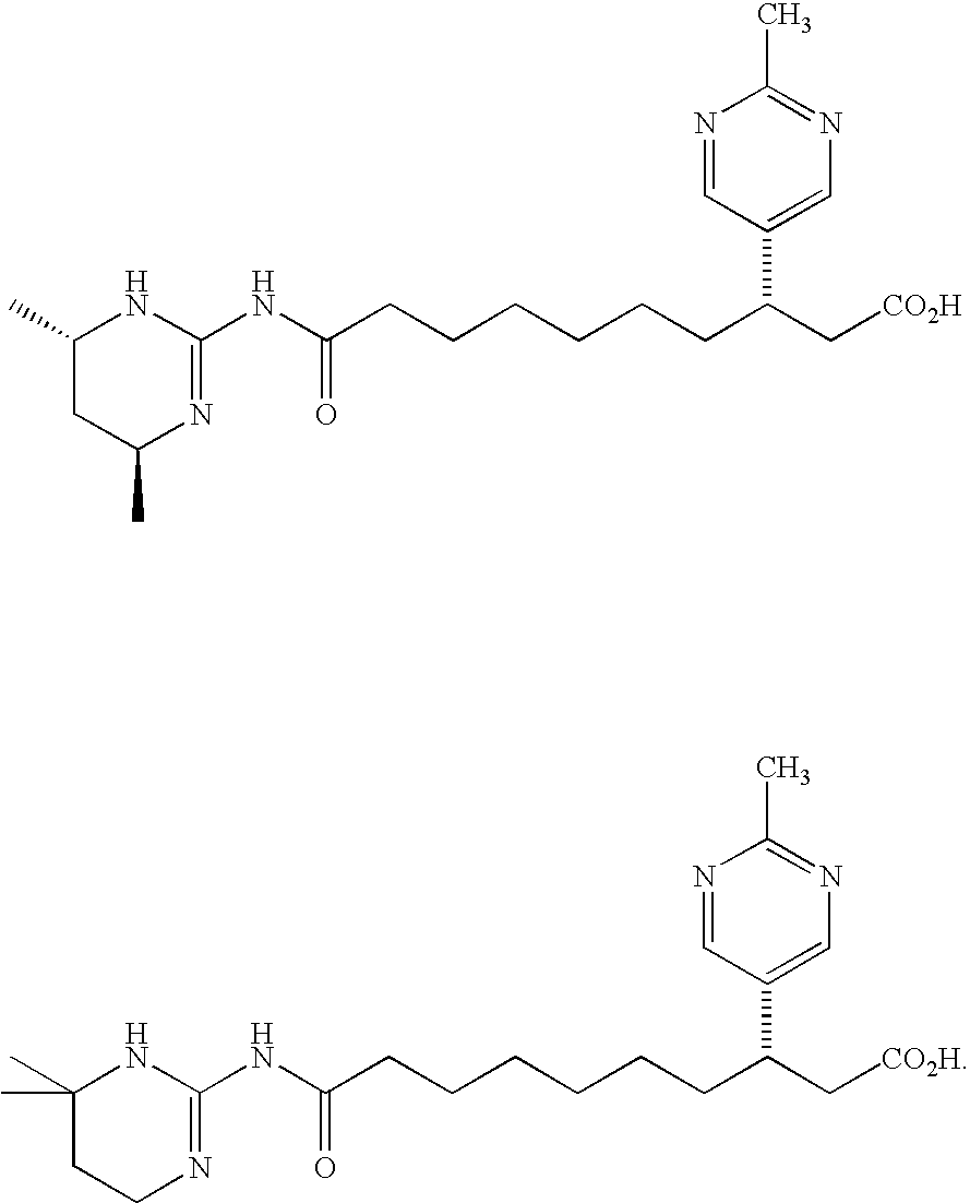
C1(NC(CCCCCCC(C[CO2H])C2=CN=C(C)N=C2)=O)=NC(C)CC(C)N1.C1(NC(CCCCCCC(C[CO2H])C2=CN=C(C)N=C2)=O)=NCCC(C)(C)N1
